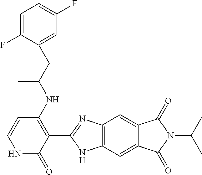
C1(CC(NC2=C(C3=NC4=C(C=C5C(=C4)C(=O)N(C(C)C)C5=O)N3)C(=O)NC=C2)C)=CC(F)=CC=C1F
